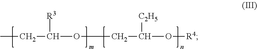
CCC([R3])OCC([C2H5])O[R4]
